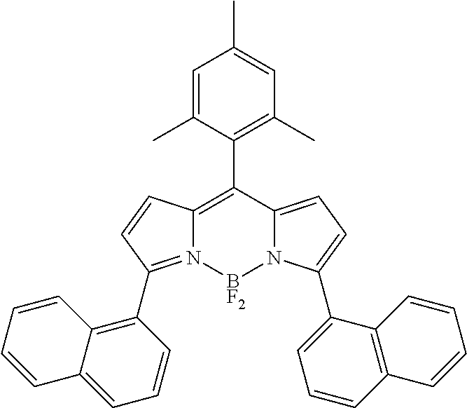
C12=C(C3=C(C)C=C(C)C=C3C)C3=CC=C(C4=CC=CC5=C4C=CC=C5)N3[BF2]N1=C(C1=C3C(=CC=C1)C=CC=C3)C=C2
